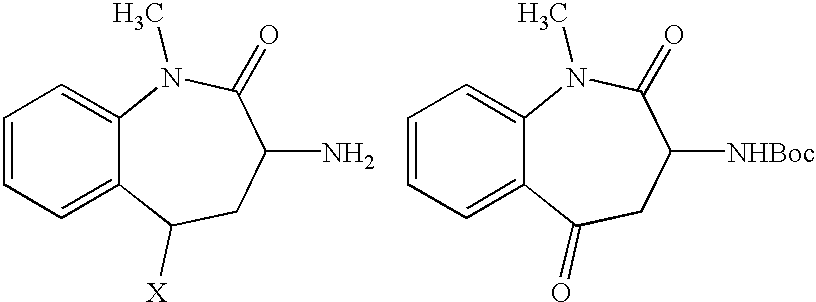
C12=CC=CC=C1N(C)C(=O)C(N)CC2[X].C12=CC=CC=C1N(C)C(=O)C([NHBoc])CC2=O
